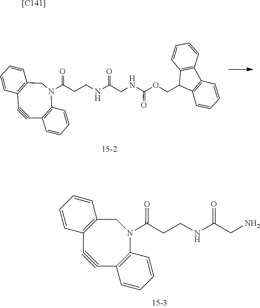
C1=CC=CC2=C1C#CC1=C(N(C(=O)CCNC(CNC(OCC3C4=C(C5=C3C=CC=C5)C=CC=C4)=O)=O)C2)C=CC=C1.O=C(N1CC2=C(C=CC=C2)C#CC2=C1C=CC=C2)CCNC(=O)CN.[[C141]]
